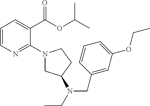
C1=CN=C(N2CC(N(CC)CC3=CC(OCC)=CC=C3)CC2)C(C(OC(C)C)=O)=C1
